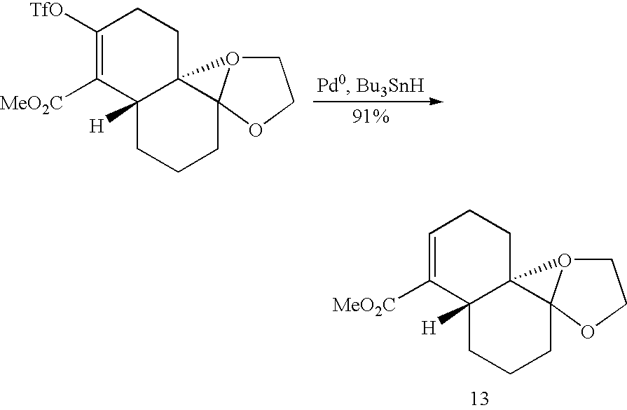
C1([TfO])=C([MeO2C])C2([H])C3(CC1)O1CCOC31CCC2.C1=C([MeO2C])C2([H])C3(CC1)O1CCOC31CCC2
